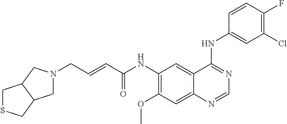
C(C=CC(NC1=C(OC)C=C2C(=C1)C(NC1=CC(Cl)=C(F)C=C1)=NC=N2)=O)N1CC2C(C1)CSC2
